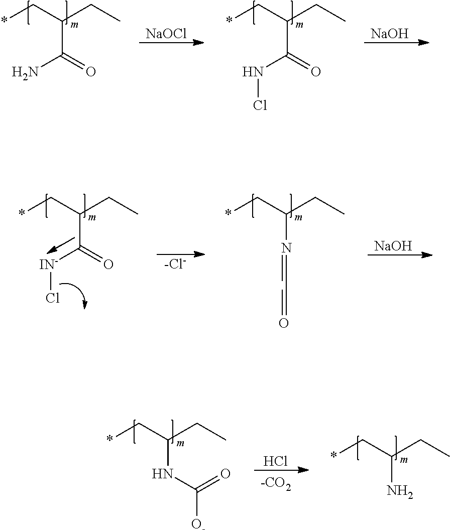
*CC(CC)C(=O)N.[NaOCl].*CC(CC)C(=O)NCl.[NaOH].*CC(CC)C(=O)[IN-]Cl.[-Cl-].*CC(CC)N=CC=O.[NaOH].*CC(CC)NC([O-])=O.Cl.*CC(CC)N
